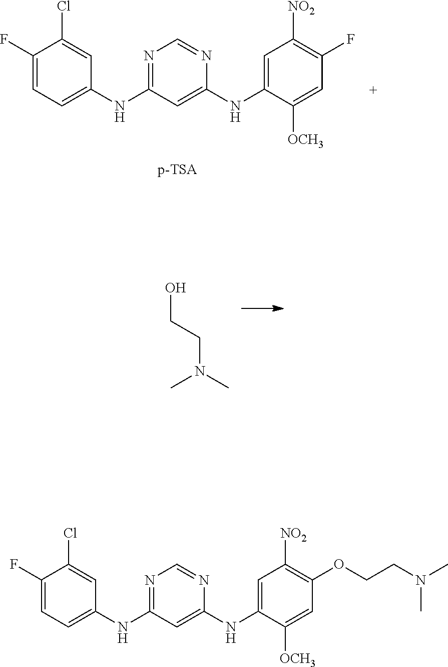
OCCN(C)C.C1(F)=CC=C(NC2=NC=NC(NC3=CC([NO2])=C(F)C=C3[OCH3])=C2)C=C1Cl.C1(F)=CC=C(NC2=NC=NC(NC3=CC([NO2])=C(OCCN(C)C)C=C3[OCH3])=C2)C=C1Cl
